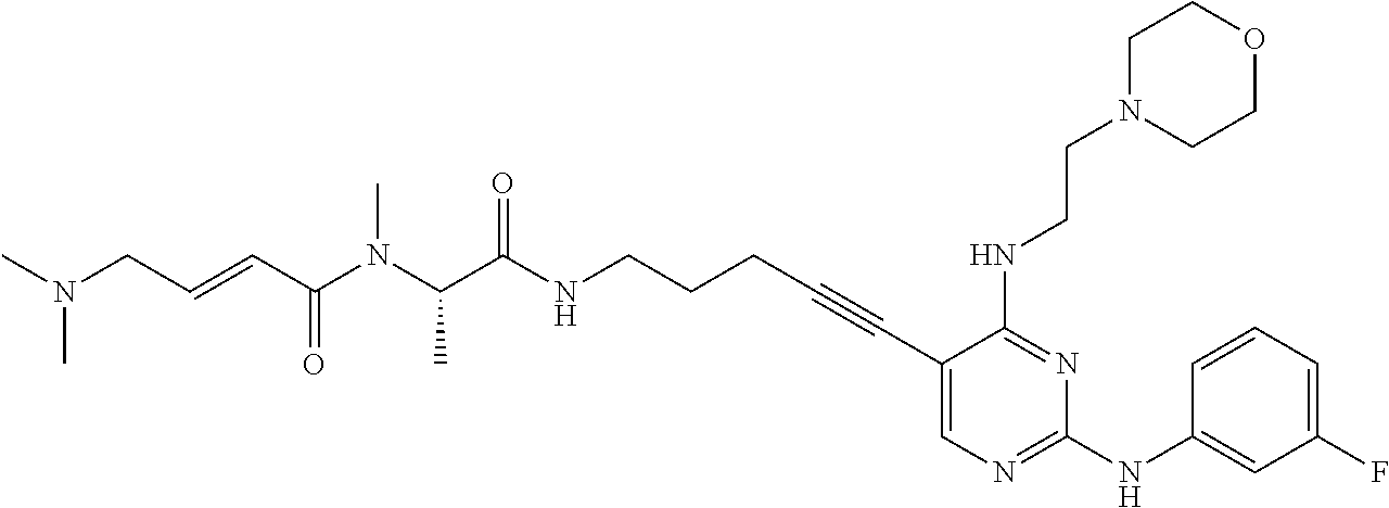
C1(C#CCCCNC(C(N(C(C=CCN(C)C)=O)C)C)=O)=CN=C(NC2=CC(F)=CC=C2)N=C1NCCN1CCOCC1
